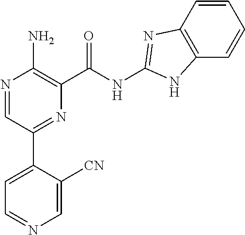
N1=CC(C2=CC=NC=C2[CN])=NC(C(NC2=NC3=C(C=CC=C3)N2)=O)=C1N
